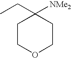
[NMe2]C1(CC)CCOCC1
